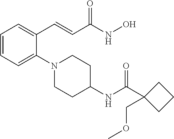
C1=CC=C(N2CCC(NC(C3(COC)CCC3)=O)CC2)C(C=CC(NO)=O)=C1
